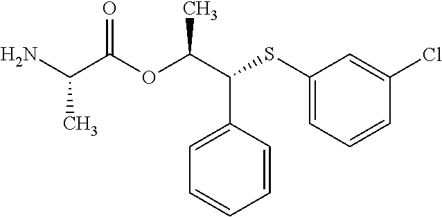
C1=C(C(C(OC(C(N)C)=O)C)SC2=CC=CC(Cl)=C2)C=CC=C1
